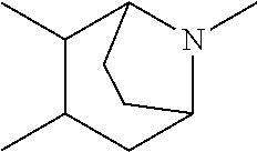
C1(C)C(C)CC2N(C)C1CC2
